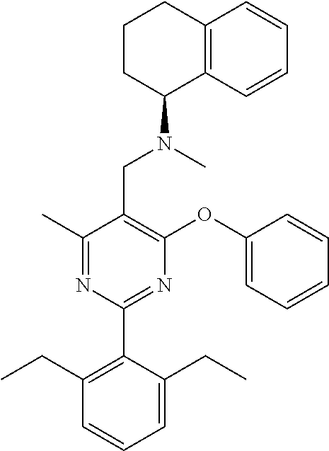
C1(C)=NC(C2=C(CC)C=CC=C2CC)=NC(OC2=CC=CC=C2)=C1CN(C)C1C2=C(CCC1)C=CC=C2
